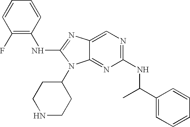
C1(F)=C(NC2=NC3=CN=C(NC(C4=CC=CC=C4)C)N=C3N2C2CCNCC2)C=CC=C1
